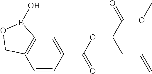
C12=C(C=CC(C(OC(C(OC)=O)CC=C)=O)=C1)COB2O
